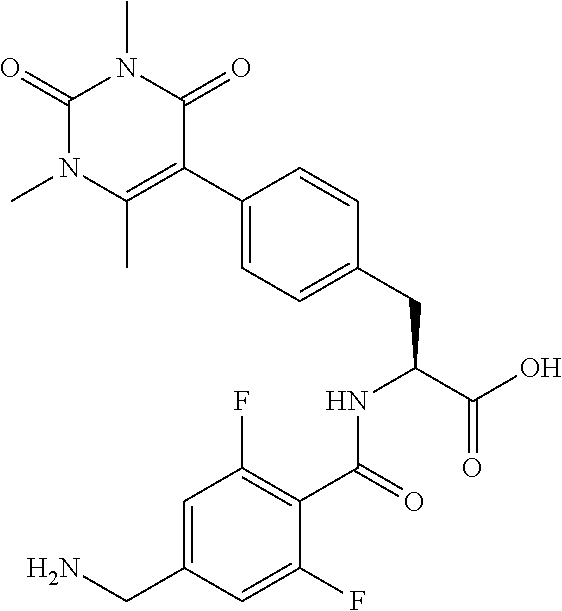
C1=C(CN)C=C(F)C(C(=O)NC(C(O)=O)CC2=CC=C(C3=C(C)N(C)C(=O)N(C)C3=O)C=C2)=C1F
